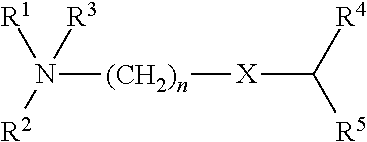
N([(CH2)n][X]C([R4])[R5])([R2])([R3])[R1]
